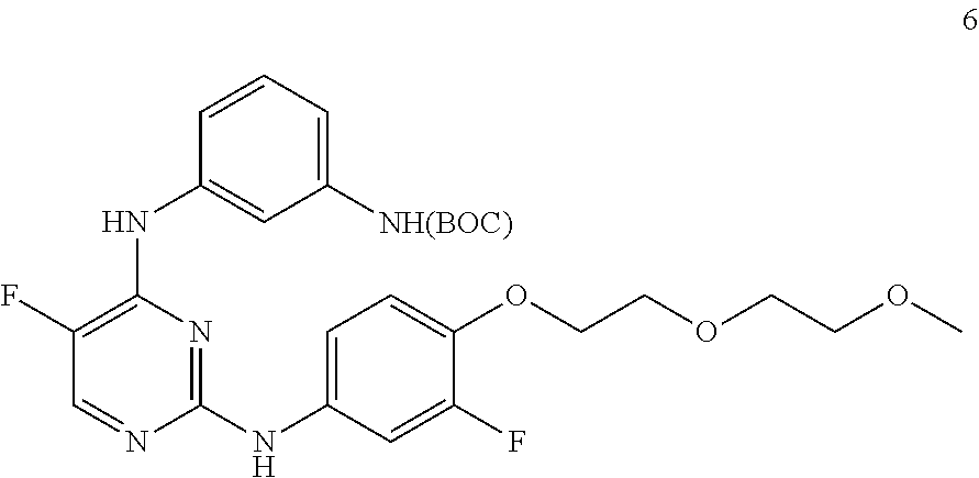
C1([NH(BOC)])=CC=CC(NC2=C(F)C=NC(NC3=CC=C(OCCOCCOC)C(F)=C3)=N2)=C1
